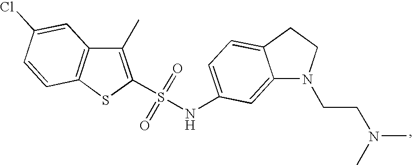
C1(C)=C(S(=O)(=O)NC2=CC=C3C(=C2)N(CCN(C)C)CC3)SC2=C1C=C(Cl)C=C2
